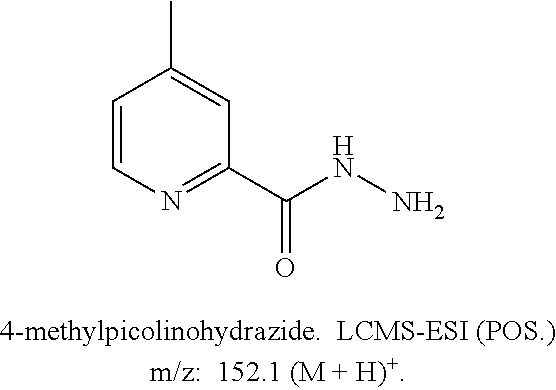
C1=CN=C(C(=O)NN)C=C1C
